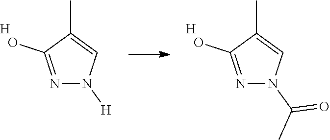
N1=C(O)C(C)=CN1[H].[H].N1=C(O)C(C)=CN1C(C)=O.[H]
